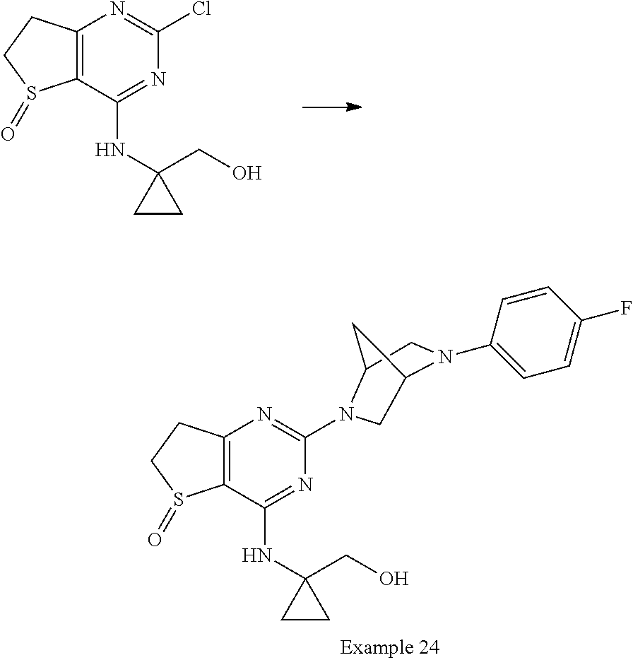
C12=C(C(NC3(CO)CC3)=NC(Cl)=N1)S(=O)CC2.C12=C(C(NC3(CO)CC3)=NC(N3CC4N(C5=CC=C(F)C=C5)CC3C4)=N1)S(=O)CC2
